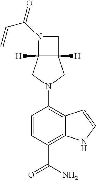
C1(N2CC3([H])C([H])(C2)CN3C(=O)C=C)=C2C(=C(C(N)=O)C=C1)NC=C2
